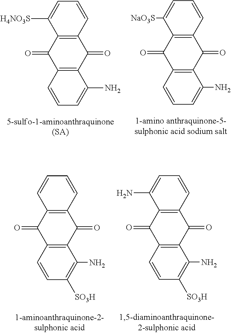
C1([H4NO3S])=CC=CC2=C1C(=O)C1=C(C2=O)C(N)=CC=C1.C1([NaO3S])=CC=CC2=C1C(=O)C1=C(C2=O)C(N)=CC=C1.C1=CC=CC2=C1C(=O)C1=C(C2=O)C(N)=C([SO3H])C=C1.C1(N)=CC=CC2=C1C(=O)C1=C(C2=O)C(N)=C([SO3H])C=C1
